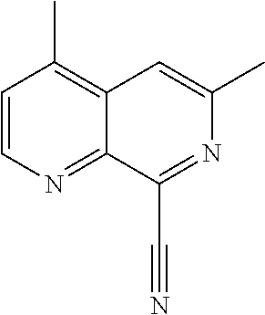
C1=CN=C2C(=C1C)C=C(C)N=C2C#N
